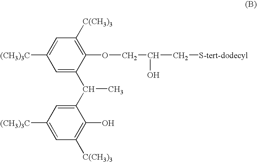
C1(OCC(O)C[S-tert-dodecyl])=C([C(CH3)3])C=C([(CH3)3C])C=C1C(C1=CC([(CH3)3C])=CC([C(CH3)3])=C1O)C
